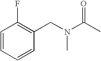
C1=CC=CC(CN(C(C)=O)C)=C1F
